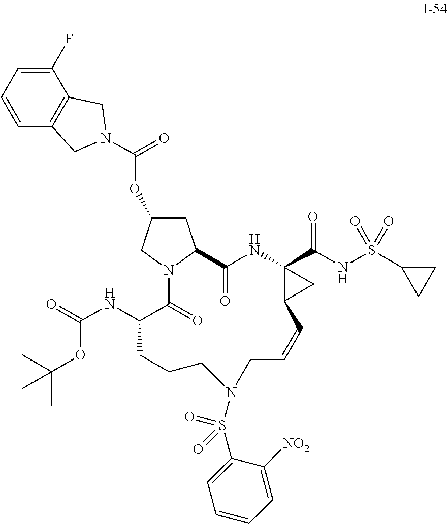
C1(F)=CC=CC2=C1CN(C(=O)OC1CC3N(C1)C(=O)C(NC(=O)OC(C)(C)C)CCCN(S(C1=CC=CC=C1[NO2])(=O)=O)CC=CC1C(C(NS(C4CC4)(=O)=O)=O)(NC3=O)C1)C2
